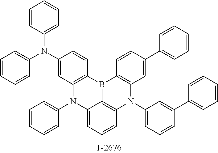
C12=CC=CC3=C1B(C1=C(N3C3=CC=CC(C4=CC=CC=C4)=C3)C=C(C3=CC=CC=C3)C=C1)C1=C(N2C2=CC=CC=C2)C=C(N(C2=CC=CC=C2)C2=CC=CC=C2)C=C1
